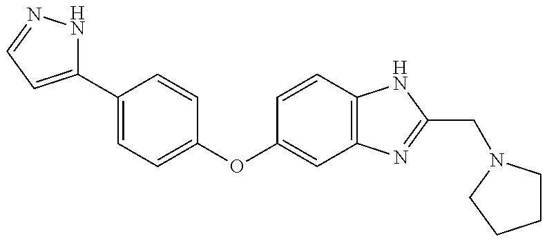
C1(C2=CC=C(OC3=CC4=C(C=C3)NC(CN3CCCC3)=N4)C=C2)=CC=NN1
